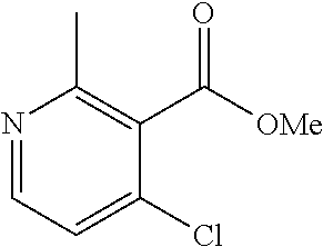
N1=CC=C(Cl)C(C([OMe])=O)=C1C
